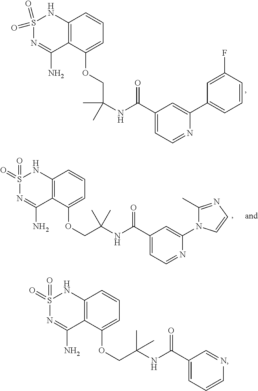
C12=C(C(OCC(NC(C3=CC=NC(N4C(C)=NC=C4)=C3)=O)(C)C)=CC=C1)C(N)=NS(=O)(=O)N2.C12=C(C(OCC(NC(C3=CC=NC(C4=CC=CC(F)=C4)=C3)=O)(C)C)=CC=C1)C(N)=NS(=O)(=O)N2.C12=C(C(OCC(NC(C3=CC=CN=C3)=O)(C)C)=CC=C1)C(N)=NS(=O)(=O)N2
